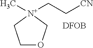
C1OC[N+](C)(CC[CN])C1.[DFOB]
